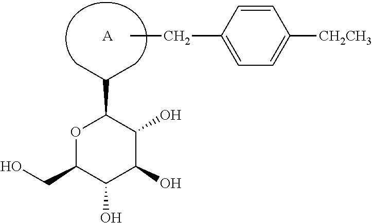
O1C(CO)C(O)C(O)C(O)C1C(C)C.CCC1=CC=C([CH2CH3])C=C1.[A]
